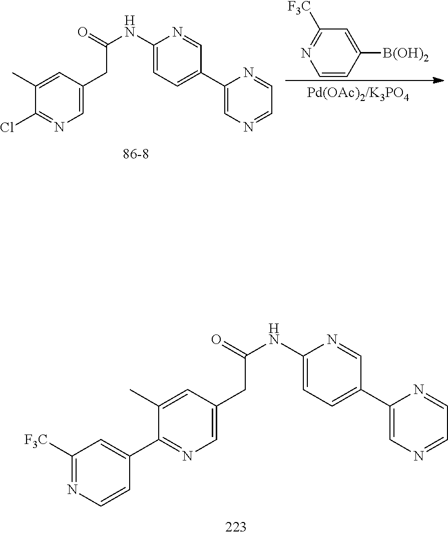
C1=CC([B(OH)2])=CC([F3C])=N1.C1=NC=C(C2=CC=C(NC(=O)CC3=CN=C(Cl)C(C)=C3)N=C2)N=C1.C1=NC(C2=CC=C(NC(CC3=CN=C(C4=CC([F3C])=NC=C4)C(C)=C3)=O)N=C2)=CN=C1
